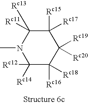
C1([Rc14])([Rc12])C([Rc16])([Rc18])C([Rc19])([Rc20])C([Rc15])([Rc17])C([Rc13])([Rc11])N1C
